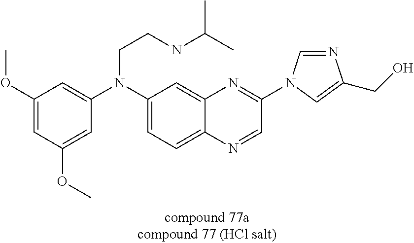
C1(N(C2=CC(OC)=CC(OC)=C2)CCNC(C)C)=CC=C2C(=C1)N=C(N1C=NC(CO)=C1)C=N2
